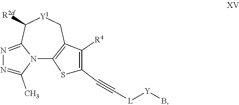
N12C3=C(C[Y1]C([R2a])C1=NN=C2C)C([R4])=C(C#C[L][Y]B)S3
